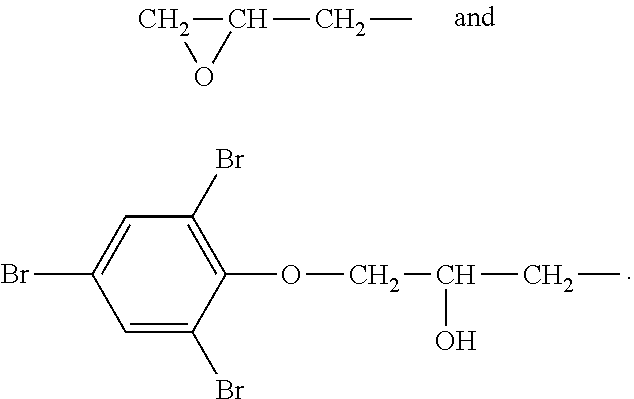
C1C(CC)O1.C1=C(Br)C(OCC(O)CC)=C(Br)C=C1Br
